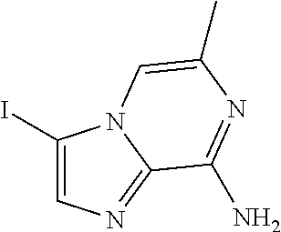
IC1=CN=C2N1C=C(C)N=C2N
